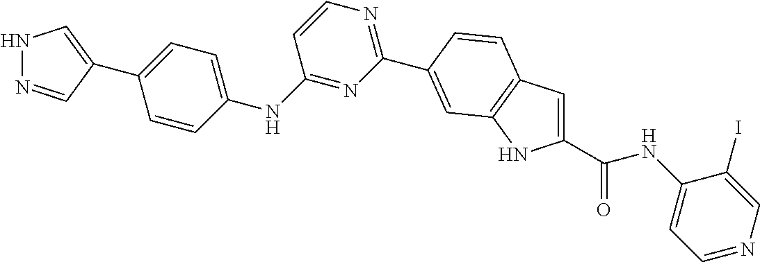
C1(C(NC2=CC=NC=C2I)=O)=CC2=C(N1)C=C(C1=NC=CC(NC3=CC=C(C4=CNN=C4)C=C3)=N1)C=C2
